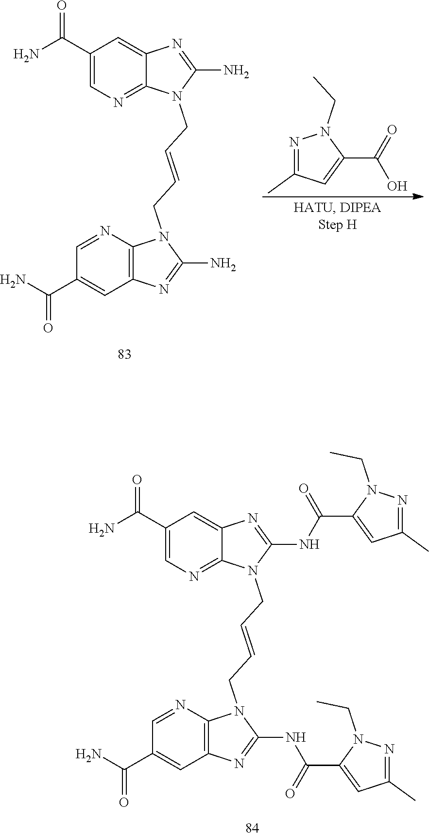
C1(C(=O)N)=CN=C2C(=C1)N=C(NC(=O)C1=CC(C)=NN1CC)N2CC=CCN1C2=C(C=C(C(=O)N)C=N2)N=C1NC(=O)C1=CC(C)=NN1CC.C1(C(=O)N)=CN=C2C(=C1)N=C(N)N2CC=CCN1C2=C(C=C(C(=O)N)C=N2)N=C1N.N1=C(C)C=C(C(O)=O)N1CC
